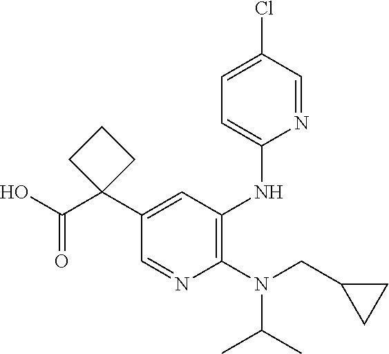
C1(N(CC2CC2)C(C)C)=C(NC2=CC=C(Cl)C=N2)C=C(C2(C(O)=O)CCC2)C=N1
